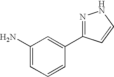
C1(N)=CC=CC(C2=NNC=C2)=C1
